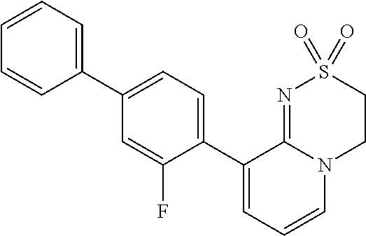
C1(C2=CC=CN3C2=NS(=O)(=O)CC3)=CC=C(C2=CC=CC=C2)C=C1F
